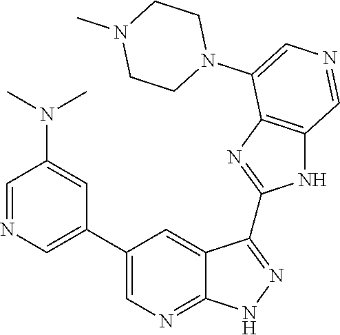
C1=NC=C(C2=CN=C3C(=C2)C(C2=NC4=C(N2)C=NC=C4N2CCN(C)CC2)=NN3)C=C1N(C)C
